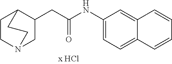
C1CN2CC(CC(NC3=CC=C4C(=C3)C=CC=C4)=O)C1CC2
